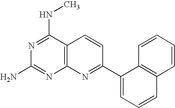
C12=C(N=C(C3=CC=CC4=C3C=CC=C4)C=C1)N=C(N)N=C2NC
